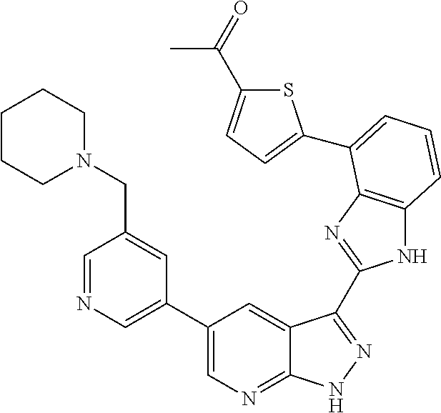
C1(C2=CN=CC(CN3CCCCC3)=C2)=CN=C2C(=C1)C(C1=NC3=C(N1)C=CC=C3C1=CC=C(C(=O)C)S1)=NN2
